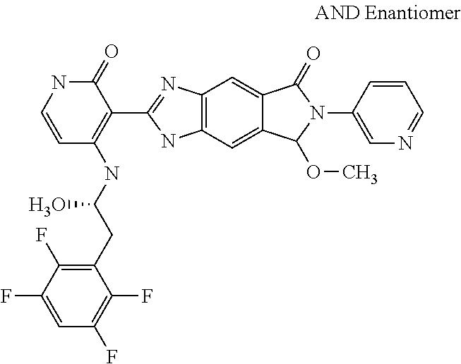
C1=CNC(=O)C(C2=NC3=C(N2)C=C2C(=C3)C(=O)N(C3=CN=CC=C3)C2OC)=C1NC(CC1=C(F)C(F)=CC(F)=C1F)O
